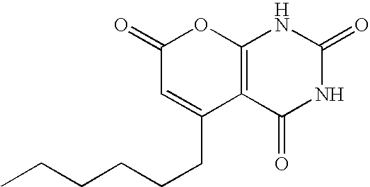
C12=C(C(=O)NC(=O)N1)C(CCCCCC)=CC(=O)O2
